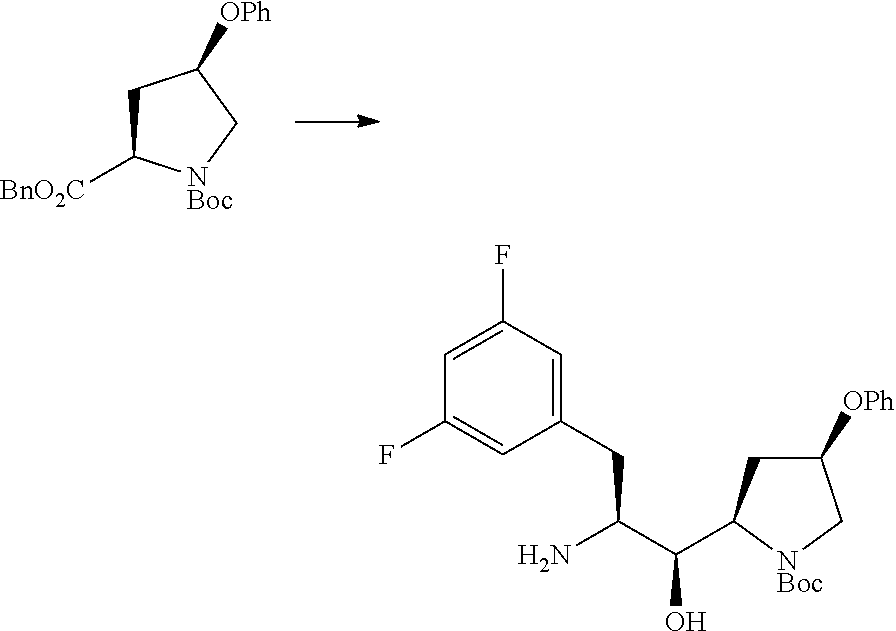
C1C([BnO2C])[NBoc]CC1[OPh].C1([OPh])CC(C(C(N)CC2=CC(F)=CC(F)=C2)O)[NBoc]C1
